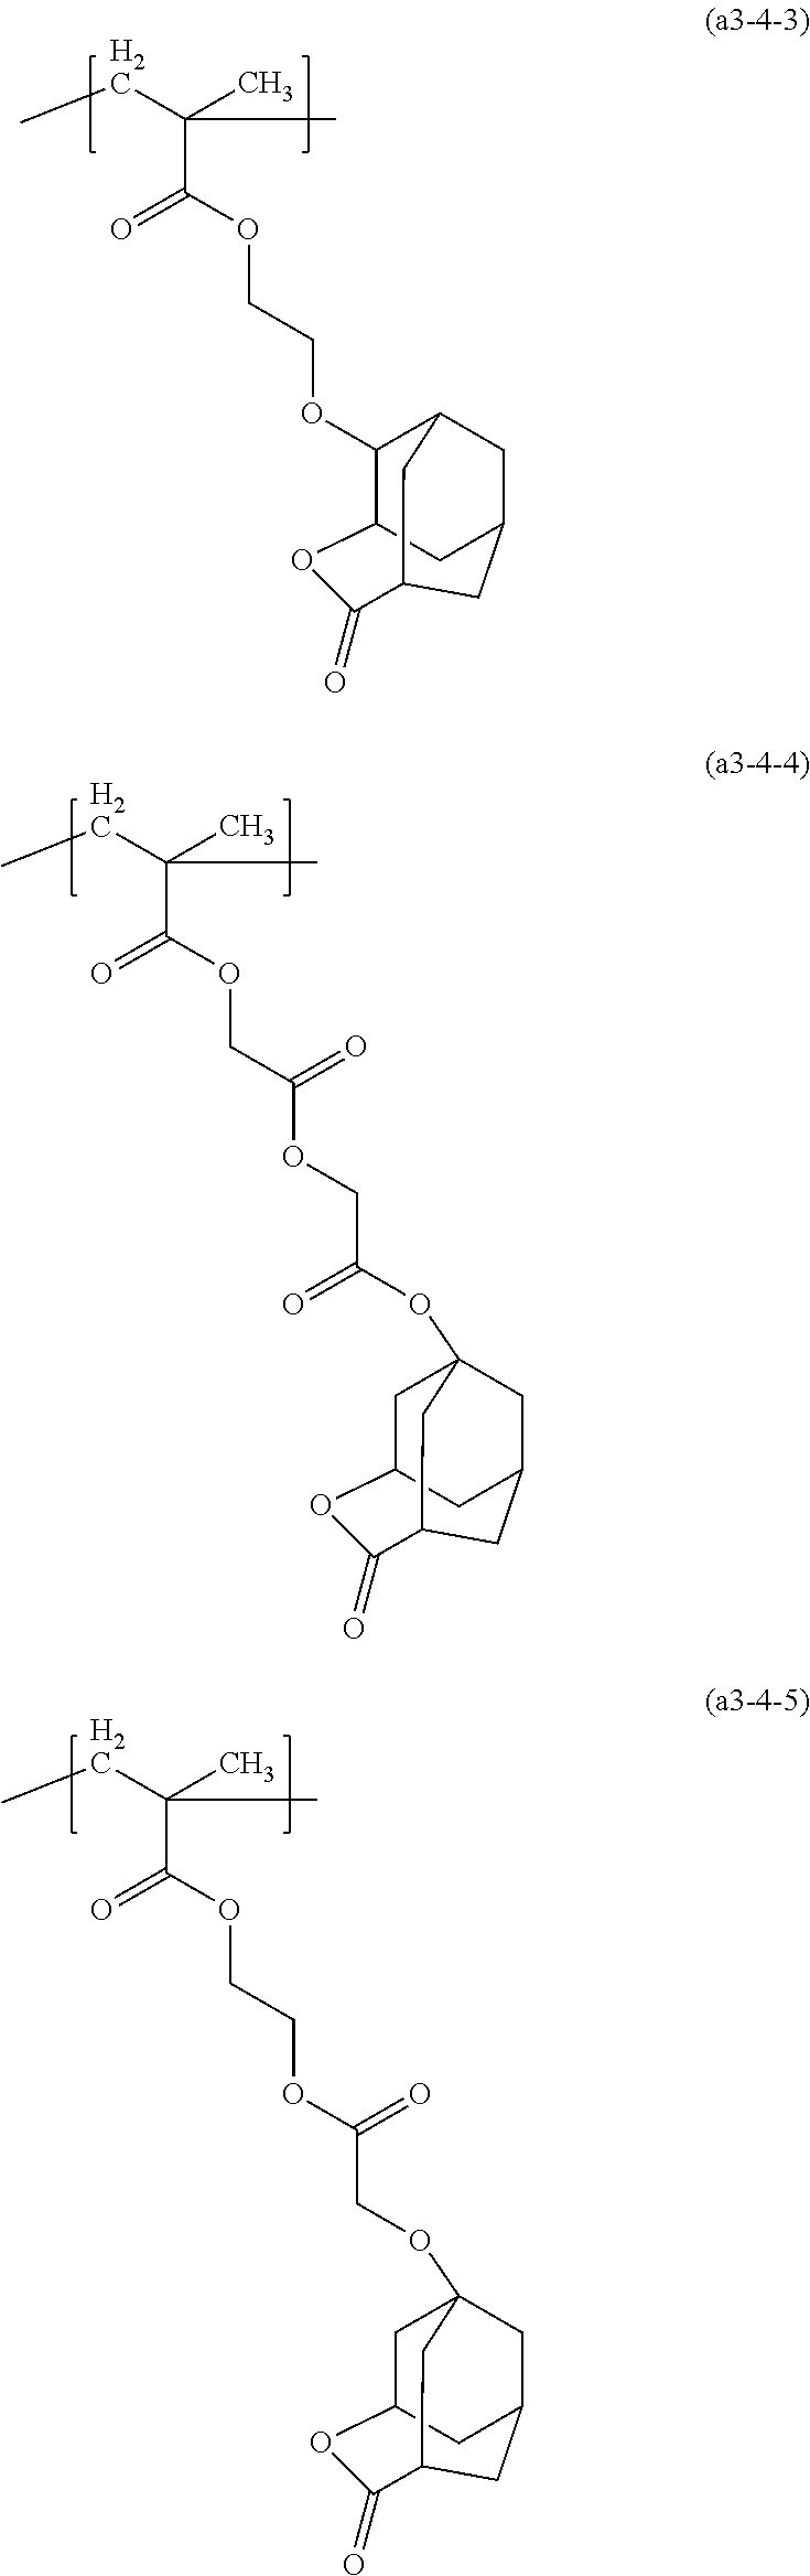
CCC(C)(C)C(OCCOC1C2CC3CC1CC(C3)C(=O)O2)=O.CCC(C)(C)C(OCC(OCC(OC12CC3CC(C1)C(=O)OC(C3)C2)=O)=O)=O.CCC(C)(C)C(OCCOC(COC12CC3CC(C1)C(=O)OC(C3)C2)=O)=O
